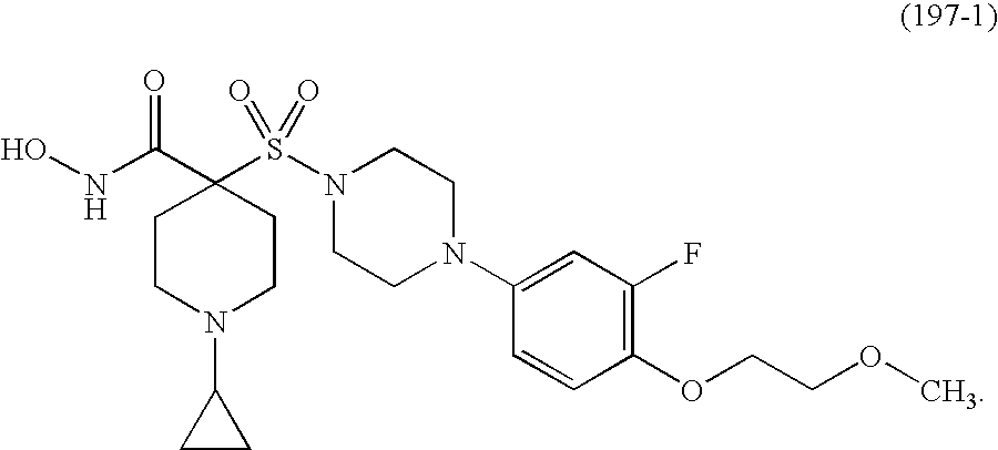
C1CN(C2CC2)CCC1(C(NO)=O)S(N1CCN(C2=CC(F)=C(OCCOC)C=C2)CC1)(=O)=O
